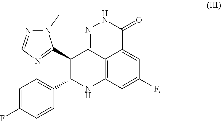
C12=C3C=C(F)C=C1C(=O)NN=C2C(C1=NC=NN1C)C(C1=CC=C(F)C=C1)N3
